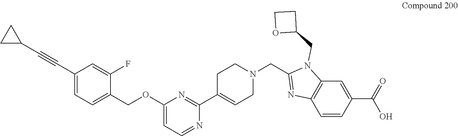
C1(COC2=CC=NC(C3=CCN(CC4=NC5=C(N4CC4CCO4)C=C(C(=O)O)C=C5)CC3)=N2)=CC=C(C#CC2CC2)C=C1F
